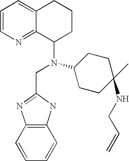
C1=CC=C2C(=N1)C(N(CC1=NC3=C(C=CC=C3)N1)C1CCC(C)(NCC=C)CC1)CCC2
